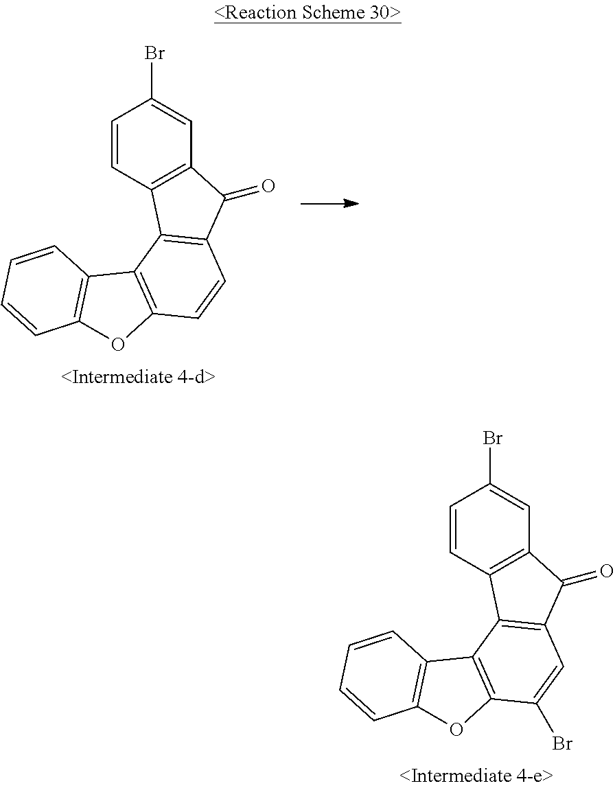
C1=CC2=C(C=C1Br)C(=O)C1=C2C2=C(C(Br)=C1)OC1=C2C=CC=C1.C1=CC2=C(C=C1Br)C(=O)C1=C2C2=C(C=C1)OC1=C2C=CC=C1
